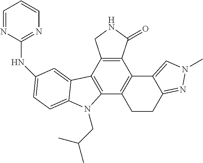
C1=NC(NC2=CC=C3C(=C2)C2=C(C4=C(C5=C2CNC5=O)C2=CN(C)N=C2CC4)N3CC(C)C)=NC=C1
